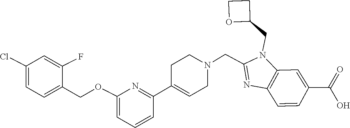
C1(C2=CCN(CC3=NC4=C(N3CC3CCO3)C=C(C(=O)O)C=C4)CC2)=NC(OCC2=CC=C(Cl)C=C2F)=CC=C1
